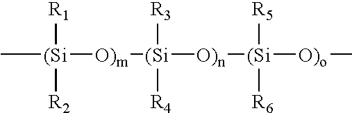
C[(Si]([O)m][(Si]([R3])([R4])[O)n][(Si]([R5])([R6])[O)o]C)([R1])[R2]
